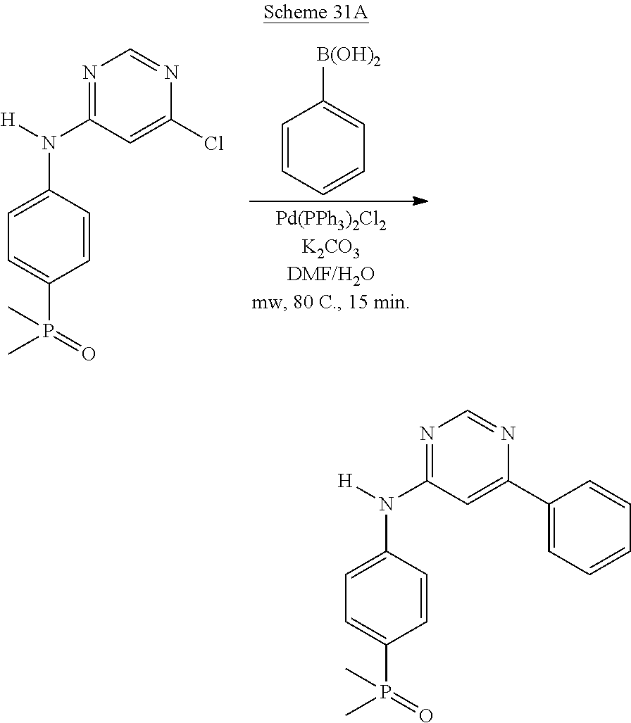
N1=C(N(C2=CC=C(P(C)(=O)C)C=C2)[H])C=C(C2=CC=CC=C2)N=C1.N1=C(N(C2=CC=C(P(C)(=O)C)C=C2)[H])C=C(Cl)N=C1.C1=CC=CC=C1[B(OH)2]
